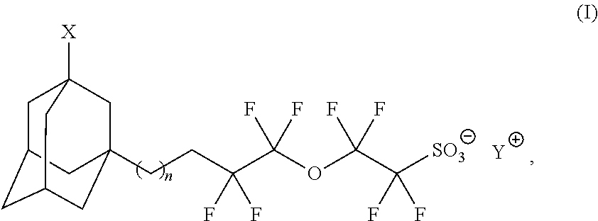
C1C2CC3CC(CCC(C(OC(C([SO3])(F)F)(F)F)(F)F)(F)F)(CC1([X])C3)C2.[Y]
